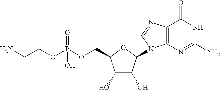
C(C1C(O)C(O)C(N2C3=C(C(=O)NC(N)=N3)N=C2)O1)OP(OCCN)(=O)O
